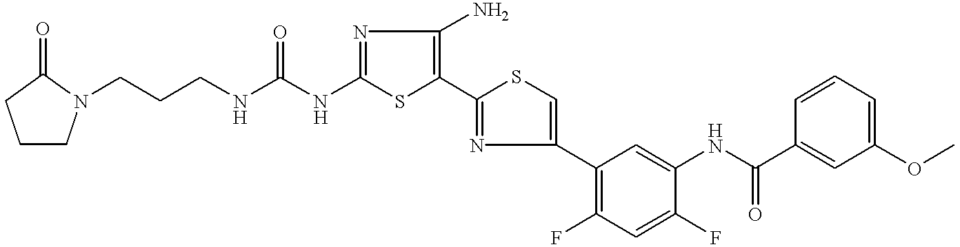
C1(NC(=O)NCCCN2CCCC2=O)=NC(N)=C(C2=NC(C3=C(F)C=C(F)C(NC(C4=CC(OC)=CC=C4)=O)=C3)=CS2)S1
